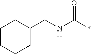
N(C(*)=O)CC1CCCCC1
